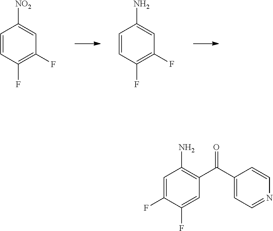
C1=CC(F)=C(F)C=C1[NO2].C1=CC(F)=C(F)C=C1N.C1=C(F)C(F)=CC(C(C2=CC=NC=C2)=O)=C1N
